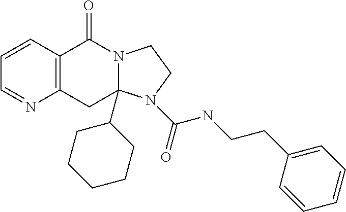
C1=CC2=C(N=C1)CC1(C3CCCCC3)N(C2=O)CCN1C(NCCC1=CC=CC=C1)=O
